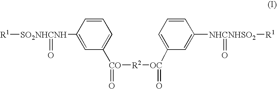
[R1][SO2NHCNH](C1=CC([CO](=O)[R2][OC](C2=CC=CC([NHCNHSO2]([R1])=O)=C2)=O)=CC=C1)=O
